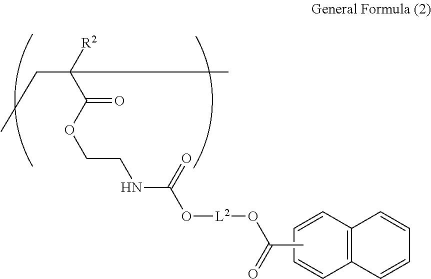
C12=C(C=CC=C1)C=CC=C2.C(C)([R2])(C(OCCNC(O[L2]OC(C)=O)=O)=O)CC
